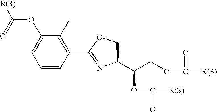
C1=CC(C2=NC(C(COC([R(3)])=O)OC([R(3)])=O)CO2)=C(C)C(OC([R(3)])=O)=C1
